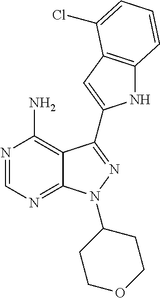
N1=CN=C2C(=C1N)C(C1=CC3=C(N1)C=CC=C3Cl)=NN2C1CCOCC1
